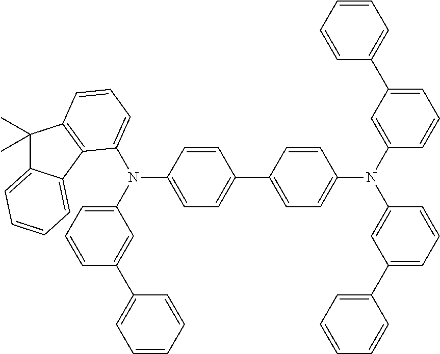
C1(C)(C)C2=CC=CC=C2C2=C1C=CC=C2N(C1=CC=C(C2=CC=C(N(C3=CC(C4=CC=CC=C4)=CC=C3)C3=CC(C4=CC=CC=C4)=CC=C3)C=C2)C=C1)C1=CC=CC(C2=CC=CC=C2)=C1
